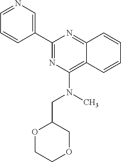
C1=CC2=NC(C3=CN=CC=C3)=NC(N(C)CC3OCCOC3)=C2C=C1
